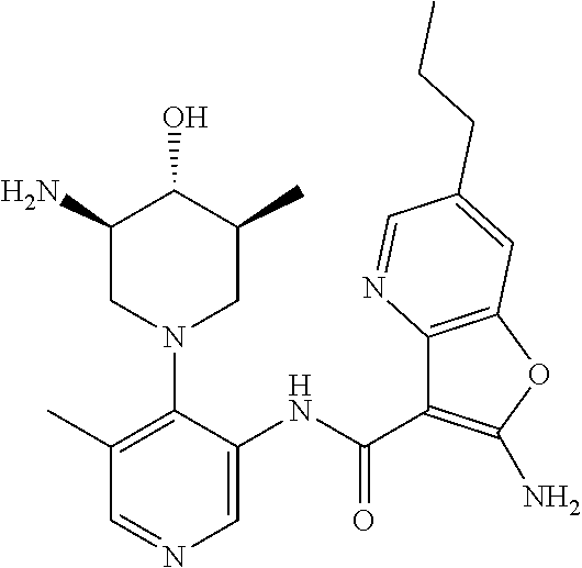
C1(C)=C(N2CC(C)C(O)C(N)C2)C(NC(C2=C(N)OC3=C2N=CC(CCC)=C3)=O)=CN=C1
